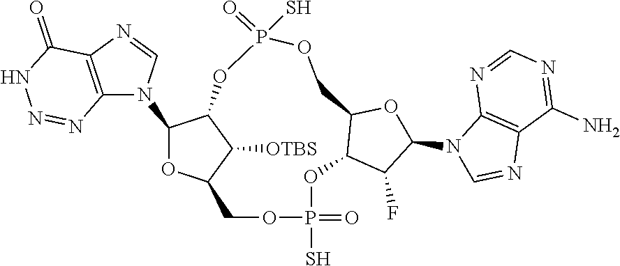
C12=C(N=CN1C1OC3C([OTBS])C1OP(S)(=O)OCC1C(OP(=O)(S)OC3)C(F)C(N3C=NC4=C3N=CN=C4N)O1)C(=O)NN=N2
